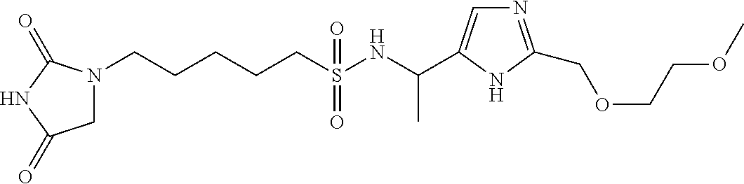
N1(CCCCCS(NC(C)C2=CN=C(COCCOC)N2)(=O)=O)CC(=O)NC1=O
